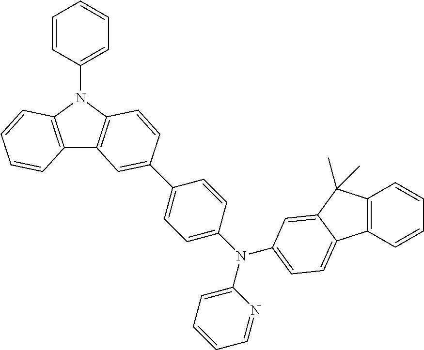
C12=C(N(C3=CC=CC=C3)C3=C1C=C(C1=CC=C(N(C4=CC=CC=N4)C4=CC=C5C6=C(C(C)(C)C5=C4)C=CC=C6)C=C1)C=C3)C=CC=C2
